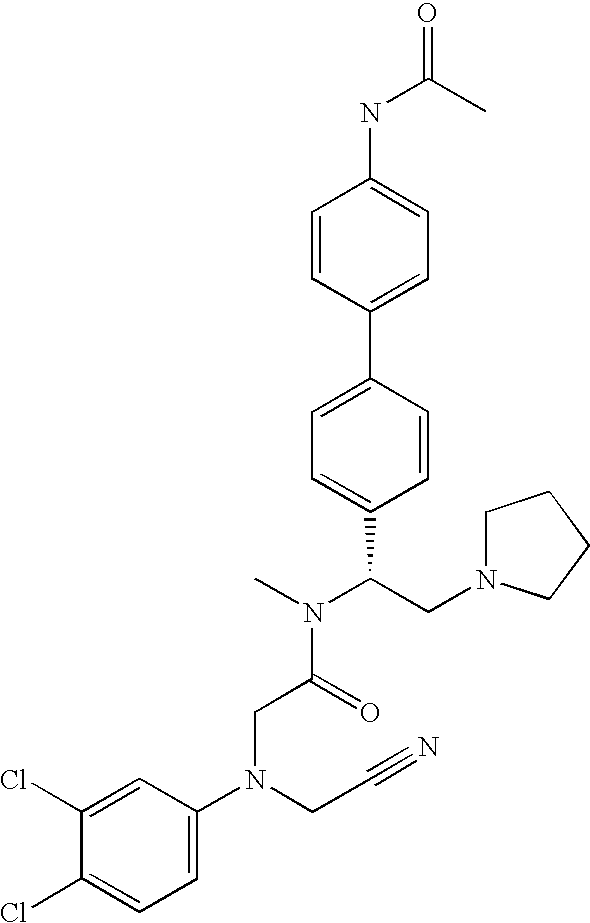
C1=CC(C2=CC=C(C(N(C)C(=O)CN(C3=CC=C(Cl)C(Cl)=C3)CC#N)CN3CCCC3)C=C2)=CC=C1NC(=O)C
